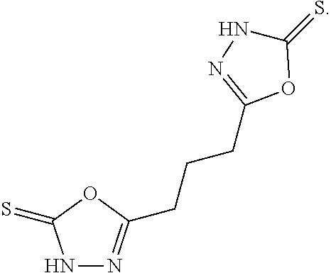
N1N=C(CCCC2=NNC(=S)O2)OC1=S
